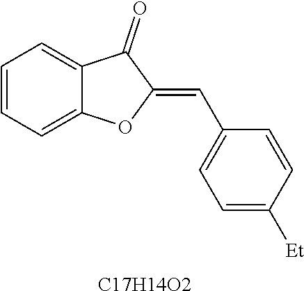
C1=CC=C2C(=C1)C(=O)C(=CC1=CC=C([Et])C=C1)O2.[C17H14O2]
